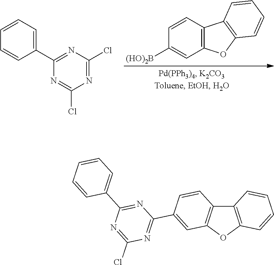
C1=CC=C(C2=NC(Cl)=NC(Cl)=N2)C=C1.C1=CC2=C(C=C1[(HO)2B])OC1=C2C=CC=C1.C12=C(OC3=C1C=CC(C1=NC(Cl)=NC(C4=CC=CC=C4)=N1)=C3)C=CC=C2
